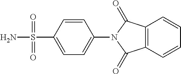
C12=C(C(=O)N(C3=CC=C(S(N)(=O)=O)C=C3)C1=O)C=CC=C2
